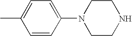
C1=CC(N2CCNCC2)=CC=C1C
